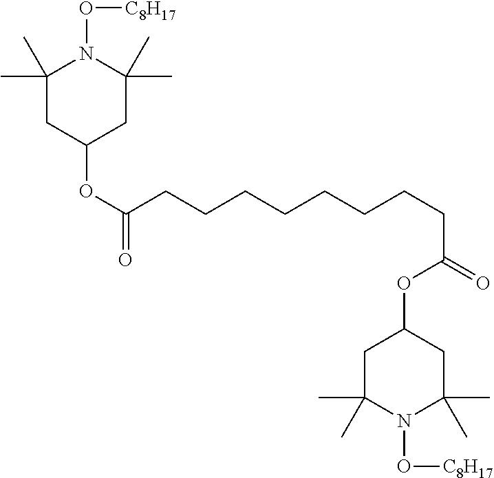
C(CCCCCCCC(=O)OC1CC(C)(C)N(O[C8H17])C(C)(C)C1)C(OC1CC(C)(C)N(O[C8H17])C(C)(C)C1)=O
